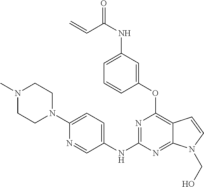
C1(NC2=NC(OC3=CC(NC(C=C)=O)=CC=C3)=C3C(=N2)N(CO)C=C3)=CC=C(N2CCN(C)CC2)N=C1
